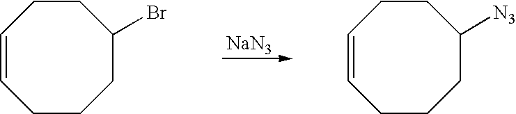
[NaN3].C1=CCCCC(Br)CC1.C1=CCCCC([N3])CC1
